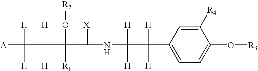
C1=C(C(C([H])([H])NC(=[X])C(O[R2])([R1])C([H])([H])C([H])([H])[A])([H])[H])C=C([R4])C(O[R3])=C1
